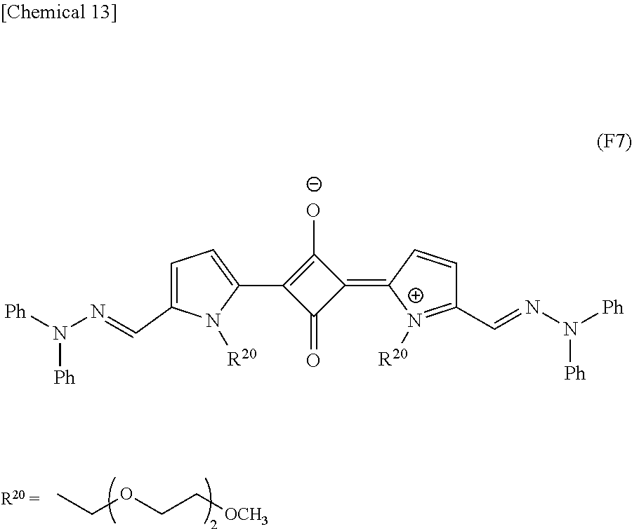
C1=C(C=NN([Ph])[Ph])N([R20])C(C2=C([O-])C(=C3[N+]([R20])=C(C=NN([Ph])[Ph])C=C3)C2=O)=C1.CCOCC[OCH3]
